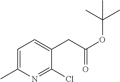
C1=C(C)N=C(Cl)C(CC(=O)OC(C)(C)C)=C1
